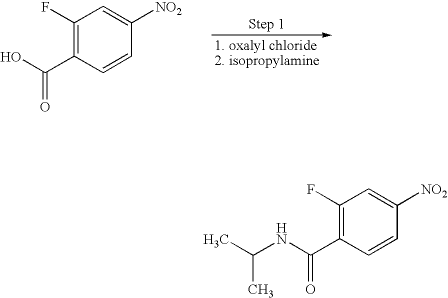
C1(F)=C(C(O)=O)C=CC([NO2])=C1.C1(F)=C(C(NC(C)C)=O)C=CC([NO2])=C1
